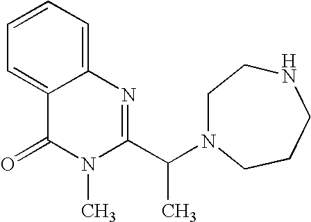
C1=C2C(=CC=C1)N=C(C(N1CCNCCC1)C)N(C)C2=O
